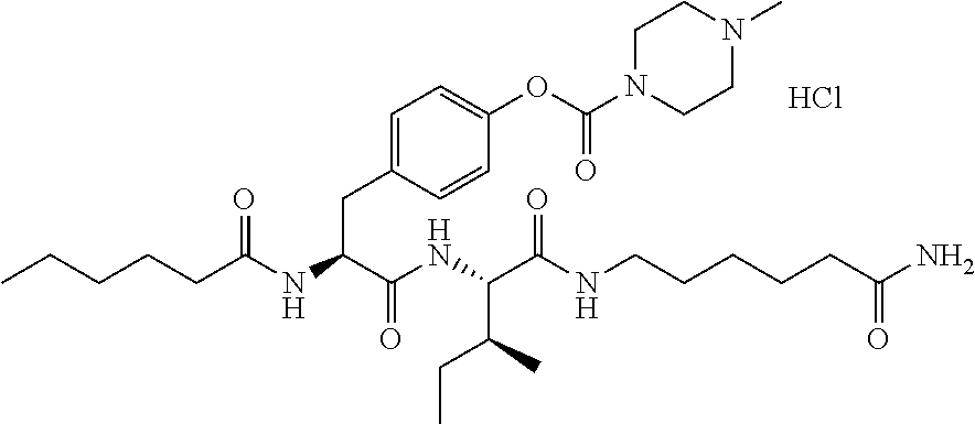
Cl.CCCCCC(NC(C(NC(C(NCCCCCC(N)=O)=O)C(C)CC)=O)CC1=CC=C(OC(=O)N2CCN(C)CC2)C=C1)=O
